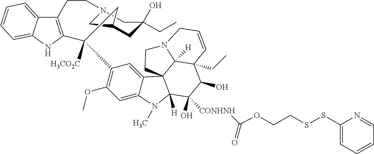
C1(SSCCOC([CONHNH]C2(O)C3([H])N(C)C4=CC(OC)=C(C5([H3CO2C])C6=C(C7=CC=CC=C7N6)CCN6CC(CC(O)(CC)C6)C5)C=C4C34C3([H])C(CC)(C2O)C=CCN3CC4)=O)=CC=CC=N1
